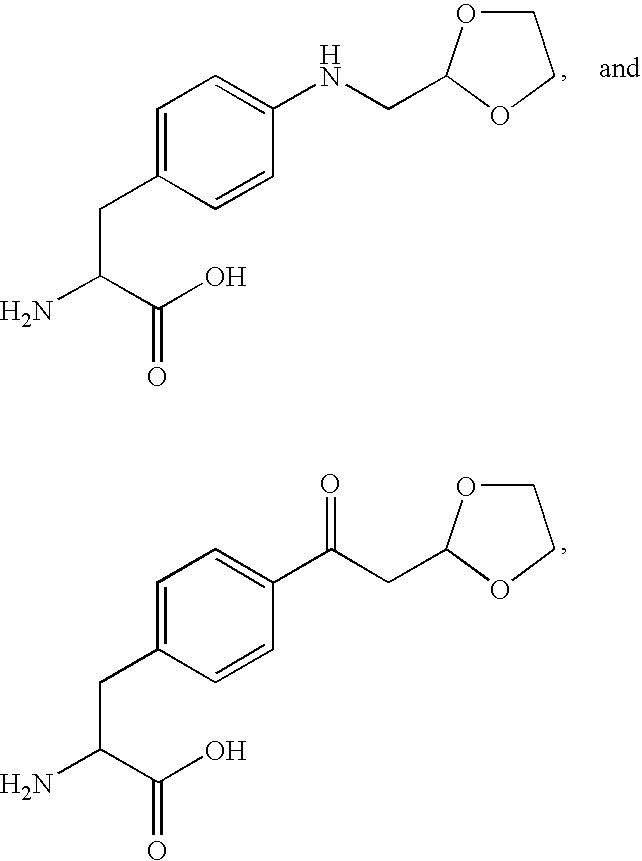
C1=C(CC(N)C(O)=O)C=CC(NCC2OCCO2)=C1.C1=C(CC(N)C(O)=O)C=CC(C(CC2OCCO2)=O)=C1
